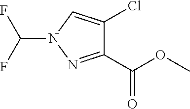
O(C(C1=NN(C(F)F)C=C1Cl)=O)C
